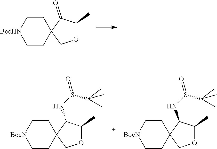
C1C[BocHN]CCC12COC(C)C2=O.C1C[BocN]CCC12COC(C)C2NS(=O)C(C)(C)C.C1C[BocN]CCC12COC(C)C2NS(=O)C(C)(C)C
